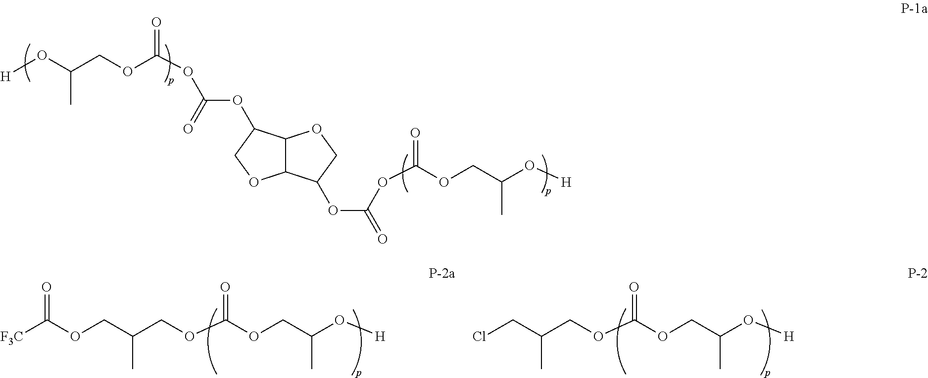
[F3C]C(OCC(COC(OCC(O[H])C)=O)C)=O.ClCC(COC(OCC(O[H])C)=O)C.[H]OC(COC(OC(OC1C2C(OC1)C(OC(OC(OCC(O[H])C)=O)=O)CO2)=O)=O)C
